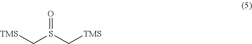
C(S(=O)C[TMS])[TMS]
